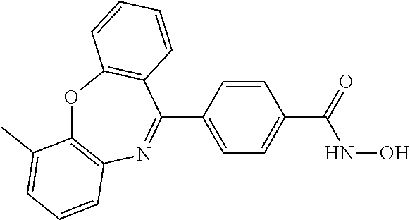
C1(C2=NC3=C(OC4=C2C=CC=C4)C(C)=CC=C3)=CC=C(C(NO)=O)C=C1
